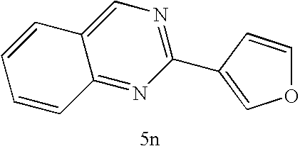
C1=CC2=NC(C3=COC=C3)=NC=C2C=C1
